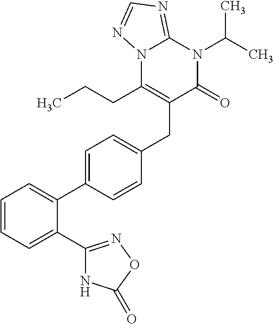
C1=CC=C(C2=NOC(=O)N2)C(C2=CC=C(CC3=C(CCC)N4C(=NC=N4)N(C(C)C)C3=O)C=C2)=C1
